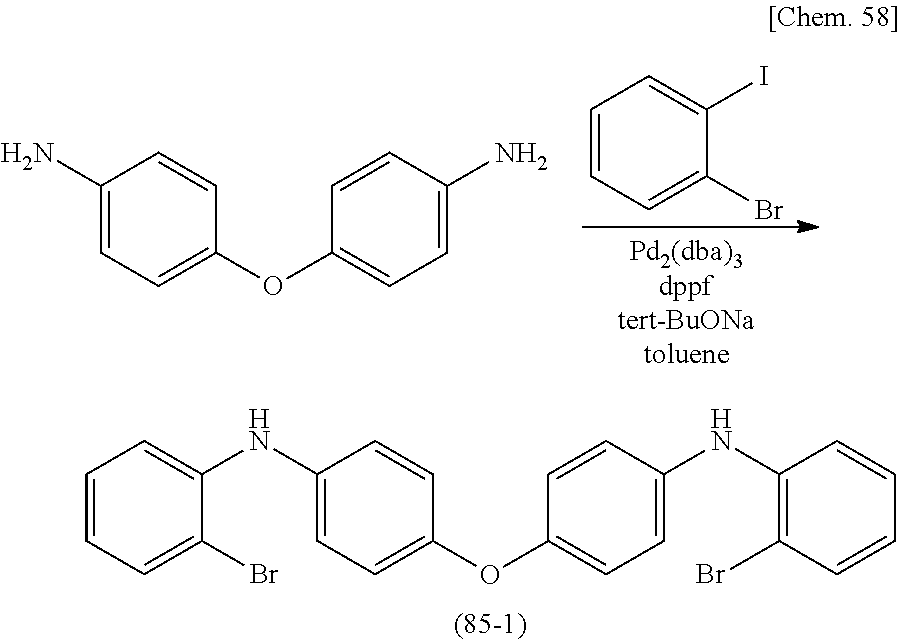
C1(NC2=CC=CC=C2Br)=CC=C(OC2=CC=C(NC3=C(Br)C=CC=C3)C=C2)C=C1.C1=CC=C(Br)C(I)=C1.C1(N)=CC=C(OC2=CC=C(N)C=C2)C=C1
